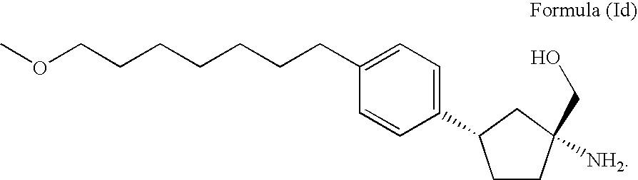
O(CCCCCCCC1=CC=C(C2CCC(CO)([NH2])C2)C=C1)C
